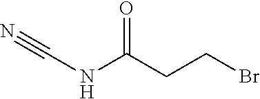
C(NC(CCBr)=O)#N
